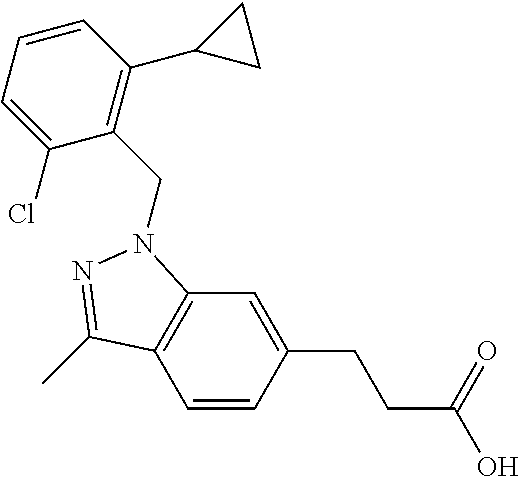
C1=CC(CCC(O)=O)=CC2=C1C(C)=NN2CC1=C(C2CC2)C=CC=C1Cl
